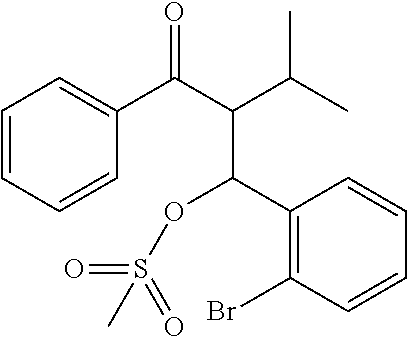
C1=CC=CC(C(C(C(C)C)C(C2=C(Br)C=CC=C2)OS(=O)(=O)C)=O)=C1
